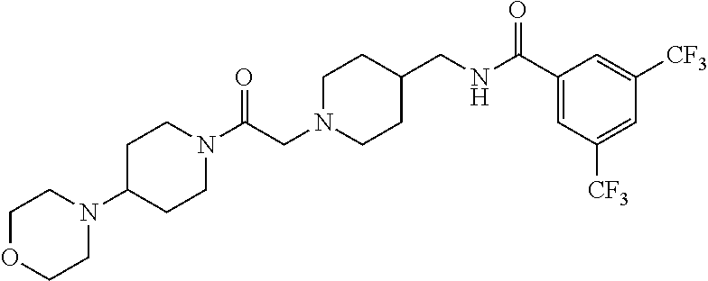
C(CN1CCC(CNC(C2=CC([CF3])=CC([CF3])=C2)=O)CC1)(=O)N1CCC(N2CCOCC2)CC1
